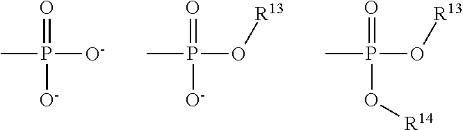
CP([O-])(=O)[O-].CP(O[R13])(=O)[O-].CP(O[R13])(=O)O[R14]
